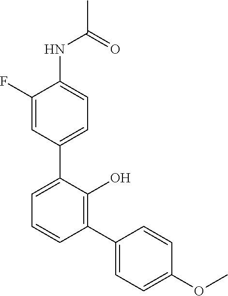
C1(C2=CC=CC(C3=CC=C(OC)C=C3)=C2O)=CC=C(NC(C)=O)C(F)=C1
